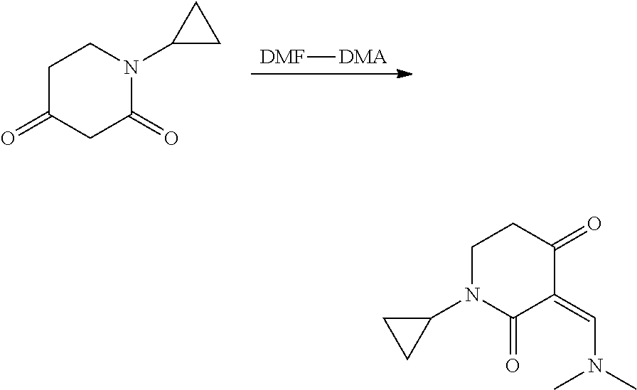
[DMF][DMA].C1C(=O)CC(=O)N(C2CC2)C1.C1(=CN(C)C)C(=O)CCN(C2CC2)C1=O
